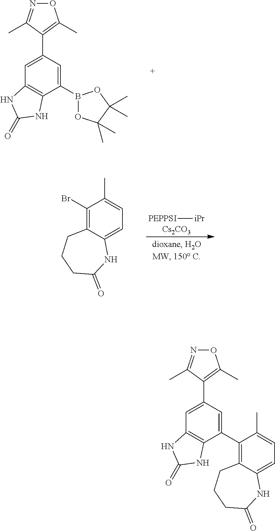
O1N=C(C)C(C2=CC3=C(C(B4OC(C)(C)C(C)(C)O4)=C2)NC(=O)N3)=C1C.C1(Br)=C2C(=CC=C1C)NC(=O)CCC2.[PEPPSI][iPr].[Cs2CO3].O1N=C(C)C(C2=CC3=C(C(C4=C5C(=CC=C4C)NC(=O)CCC5)=C2)NC(=O)N3)=C1C
